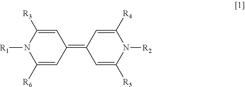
C1([R6])=CC(=C2C=C([R5])N([R2])C([R4])=C2)C=C([R3])N1[R1]
